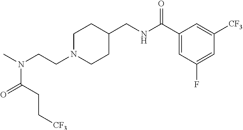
C(CN1CCC(CNC(C2=CC(F)=CC([CF3])=C2)=O)CC1)N(C)C(CC[CF3])=O
